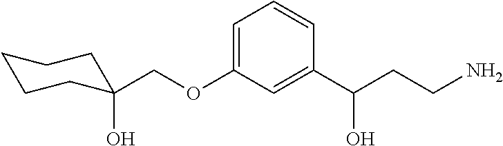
C1=C(OCC2(O)CCCCC2)C=C(C(CCN)O)C=C1
